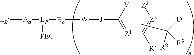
[LB][Aa][LP]([Bb][W][J]C1=[Z1]C([R])=[Z3][Z2]=[V]1)[PEG].CC([D])([R8])[R9]
